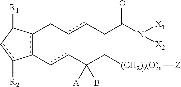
c1(CccCC(N([X1])[X2])=O)c(-ccC(C[(CH2)y(O)x][Z])([A])B)-c([R2])cC1[R1]
